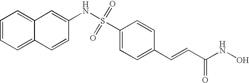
C12=CC=CC=C1C=CC(NS(C1=CC=C(C=CC(NO)=O)C=C1)(=O)=O)=C2
